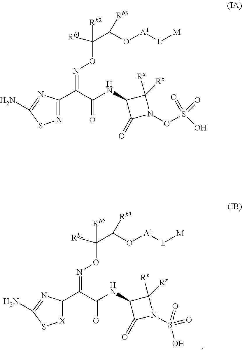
[X]1=C(C(C(NC2C(=O)N(S(O)(=O)=O)C2([Rx])[Rz])=O)=NOC(C(O[A1][L][M])[Rb3])([Rb1])[Rb2])N=C(N)S1.[X]1=C(C(C(NC2C(=O)N(OS(O)(=O)=O)C2([Rx])[Rz])=O)=NOC(C(O[A1][L][M])[Rb3])([Rb1])[Rb2])N=C(N)S1
